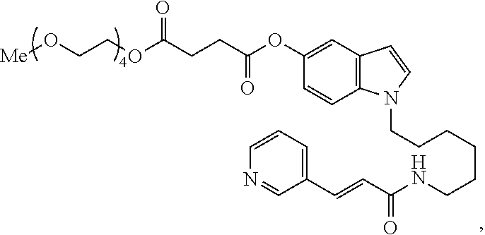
C12=C(C=C(OC(CCC(OCCO[Me])=O)=O)C=C1)C=CN2CCCCCCNC(C=CC1=CC=CN=C1)=O
